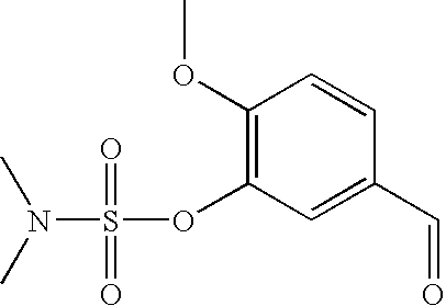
C1=C(C=O)C=CC(OC)=C1OS(=O)(=O)N(C)C
